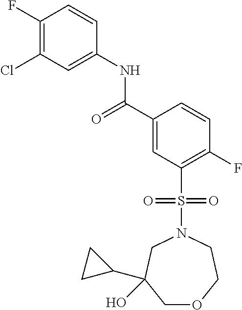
C1(F)=C(Cl)C=C(NC(C2=CC(S(N3CC(C4CC4)(O)COCC3)(=O)=O)=C(F)C=C2)=O)C=C1
